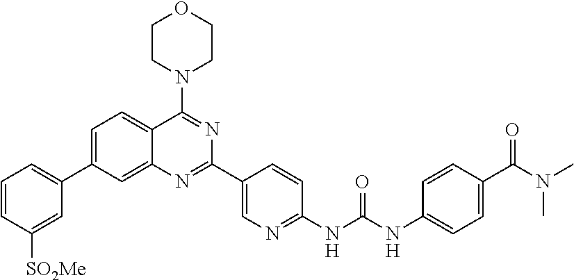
C1=C(C2=CC=CC([SO2Me])=C2)C=C2C(=C1)C(N1CCOCC1)=NC(C1=CN=C(NC(NC3=CC=C(C(N(C)C)=O)C=C3)=O)C=C1)=N2
